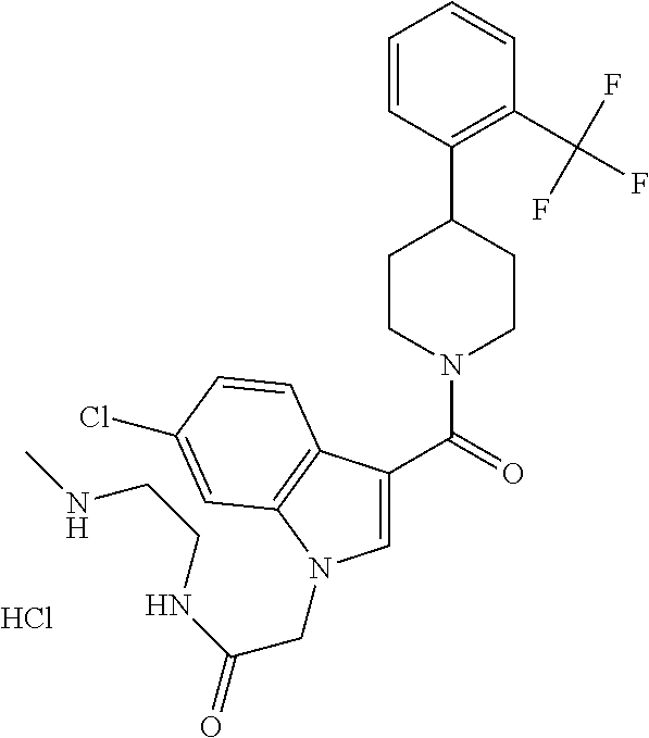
C1(C(=O)N2CCC(C3=C(C(F)(F)F)C=CC=C3)CC2)=CN(CC(NCCNC)=O)C2=C1C=CC(Cl)=C2.Cl
